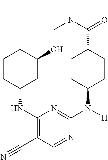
C1CC(NC2=C(C#N)C=NC(N(C3CCC(C(N(C)C)=O)CC3)[H])=N2)CC(O)C1
